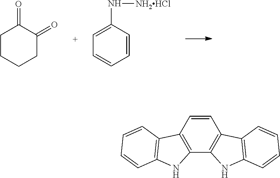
C1CCCC(=O)C1=O.C1=CC(N[NH2HCl])=CC=C1.C1=CC2=C(C3=C1C1=C(N3)C=CC=C1)NC1=C2C=CC=C1
